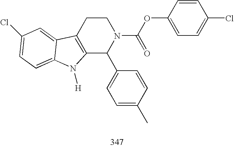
C12=C(CCN(C(OC3=CC=C(Cl)C=C3)=O)C1C1=CC=C(C)C=C1)C1=CC(Cl)=CC=C1N2[H]
